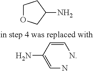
C1OCC(N)C1.C(N)=C(C=CN)N
